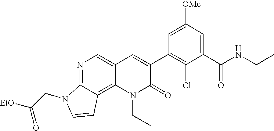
N1=C2C(=C3C(=C1)C=C(C1=C(Cl)C(C(NCC)=O)=CC([OMe])=C1)C(=O)N3CC)C=CN2CC([EtO])=O
